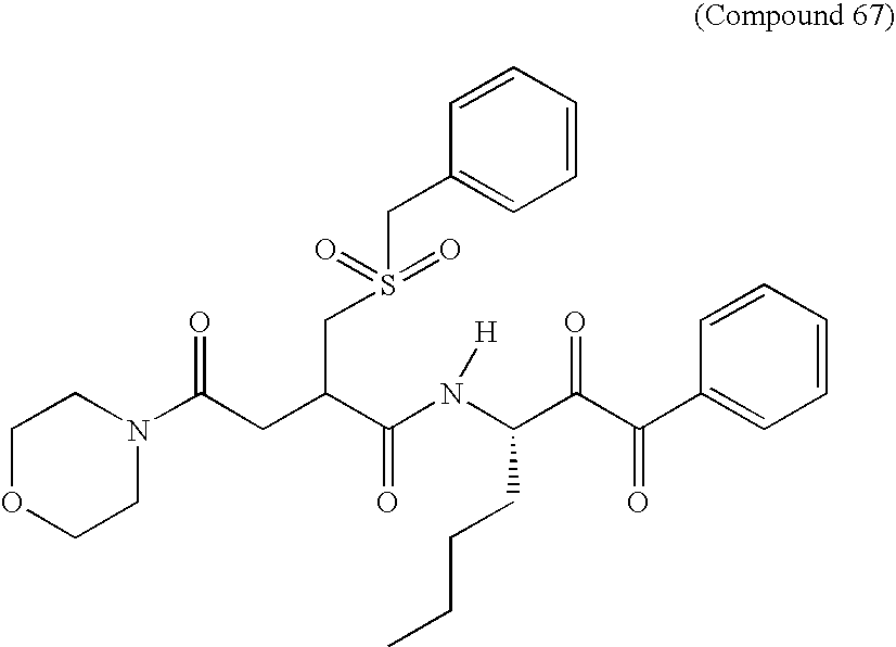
C1OCCN(C(CC(C(N(C(C(C(C2=CC=CC=C2)=O)=O)CCCC)[H])=O)CS(CC2=CC=CC=C2)(=O)=O)=O)C1
